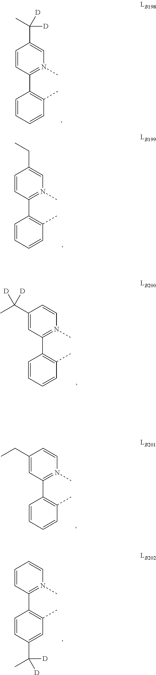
C1=CC(C2=C(C)C=CC=C2)=N(C)C=C1C(C)([D])[D].C1=CC(C2=C(C)C=CC=C2)=N(C)C=C1CC.C1(C([D])(C)[D])=CC(C2=C(C)C=CC=C2)=N(C)C=C1.C1(CC)=CC(C2=C(C)C=CC=C2)=N(C)C=C1.C1=CC(C2=C(C)C=C(C(C)([D])[D])C=C2)=N(C)C=C1
